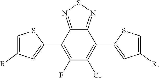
C12=NSN=C1C(C1=CC([R])=CS1)=C(Cl)C(F)=C2C1=CC([R])=CS1
